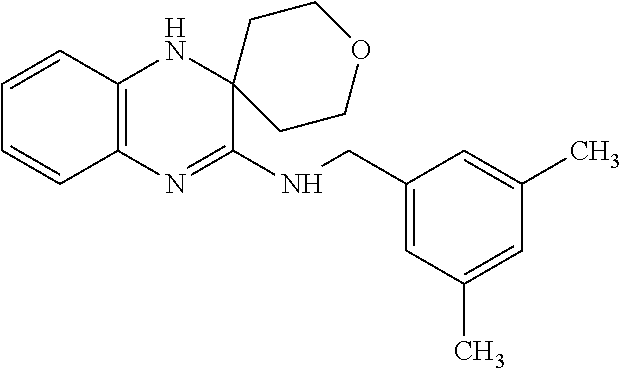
C12=C(N=C(NCC3=CC(C)=CC(C)=C3)C3(N1)CCOCC3)C=CC=C2
